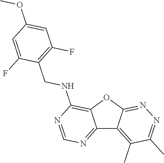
C12=NC=NC(NCC3=C(F)C=C(OC)C=C3F)=C1OC1=NN=C(C)C(C)=C21
